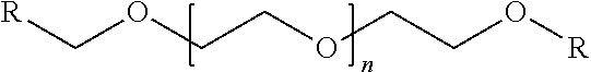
[R]COCCOCCO[R]
